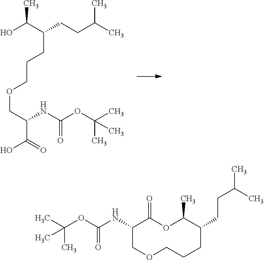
OC(=O)C(NC(OC(C)(C)C)=O)COCCCC(CCC(C)C)C(O)C.C(OC(NC1COCCCC(CCC(C)C)C(C)OC1=O)=O)(C)(C)C
